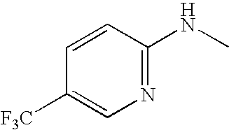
C1=CC([F3C])=CN=C1NC
